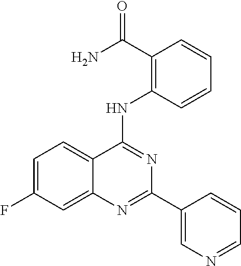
C1=C(F)C=C2C(=C1)C(NC1=C(C(N)=O)C=CC=C1)=NC(C1=CN=CC=C1)=N2
